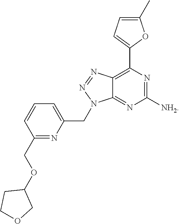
C12=NC([NH2])=NC(C3=CC=C(C)O3)=C1N=NN2CC1=CC=CC(COC2CCOC2)=N1
